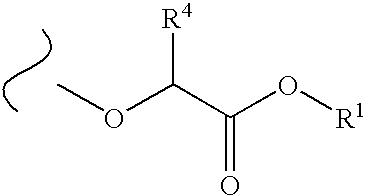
COC(C(O[R1])=O)[R4]
